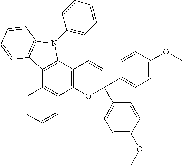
C12=C(C3=C(C4=C1C=CC=C4)OC(C1=CC=C(OC)C=C1)(C1=CC=C(OC)C=C1)C=C3)N(C1=CC=CC=C1)C1=C2C=CC=C1
